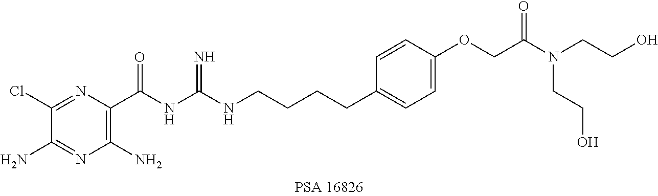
C1(Cl)=NC(C(NC(NCCCCC2=CC=C(OCC(N(CCO)CCO)=O)C=C2)=N)=O)=C(N)N=C1N
